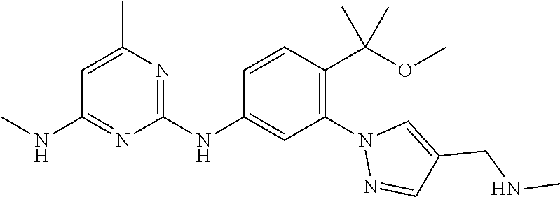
C1(NC2=CC(N3N=CC(CNC)=C3)=C(C(OC)(C)C)C=C2)=NC(C)=CC(NC)=N1
